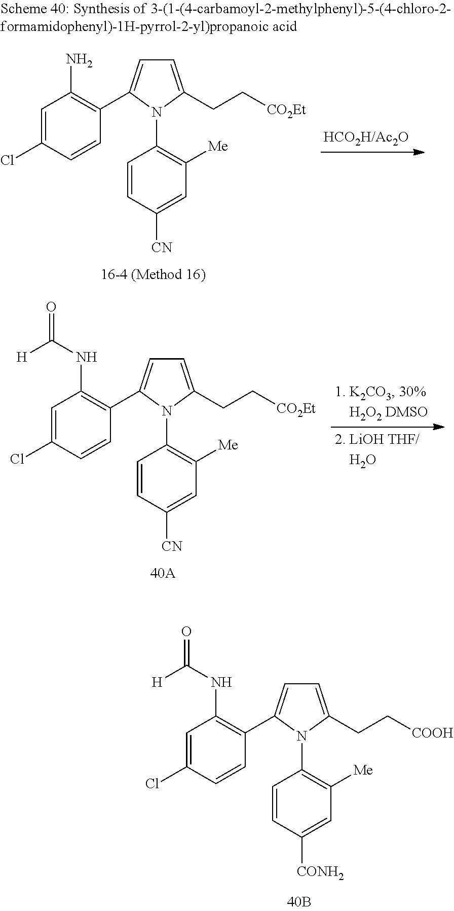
C1=C(Cl)C=CC(C2=CC=C(CC[CO2Et])N2C2=C([Me])C=C([CN])C=C2)=C1N.C1=C(Cl)C=CC(C2=CC=C(CC[CO2Et])N2C2=C([Me])C=C([CN])C=C2)=C1NC(=O)[H].C1=C(Cl)C=CC(C2=CC=C(CC[COOH])N2C2=C([Me])C=C([CONH2])C=C2)=C1NC(=O)[H]
